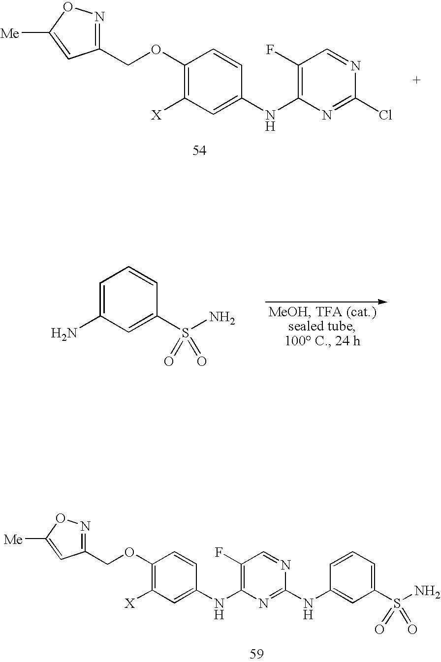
C1(OCC2=NOC([Me])=C2)=C([X])C=C(NC2=C(F)C=NC(Cl)=N2)C=C1.C1=C(N)C=C(S(N)(=O)=O)C=C1.C1(OCC2=NOC([Me])=C2)=C([X])C=C(NC2=C(F)C=NC(NC3=CC(S(N)(=O)=O)=CC=C3)=N2)C=C1
